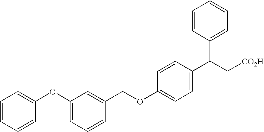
C1=CC=CC(OC2=CC=CC(COC3=CC=C(C(C[CO2H])C4=CC=CC=C4)C=C3)=C2)=C1
